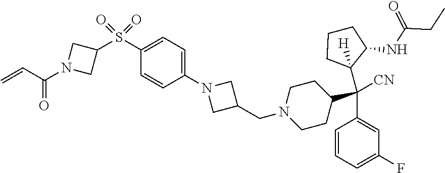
C1(S(C2CN(C(=O)C=C)C2)(=O)=O)=CC=C(N2CC(CN3CCC(C(C4=CC(F)=CC=C4)(C4([H])C(NC(CC)=O)CCC4)[CN])CC3)C2)C=C1
